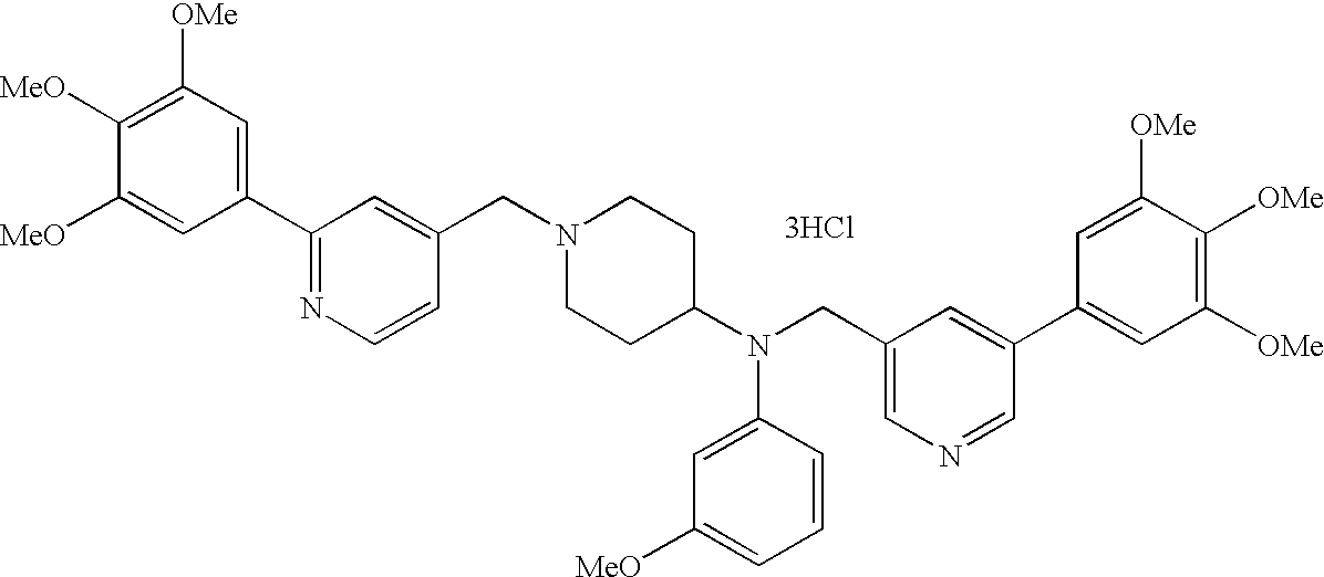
C1([OMe])=C([MeO])C([MeO])=CC(C2=NC=CC(CN3CCC(N(CC4=CN=CC(C5=CC([OMe])=C([OMe])C([OMe])=C5)=C4)C4=CC([MeO])=CC=C4)CC3)=C2)=C1.[3HCl]
